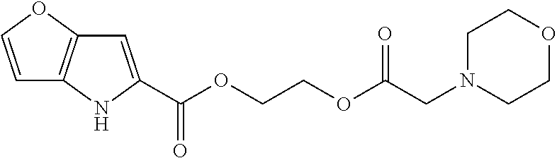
C1=C(C(OCCOC(=O)CN2CCOCC2)=O)NC2=C1OC=C2
